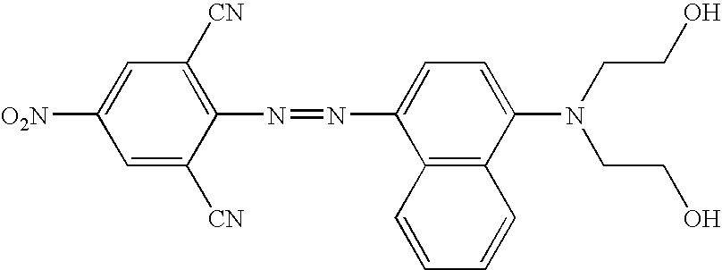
[O2N]C1=CC([CN])=C(N=NC2=CC=C(N(CCO)CCO)C3=C2C=CC=C3)C([CN])=C1
